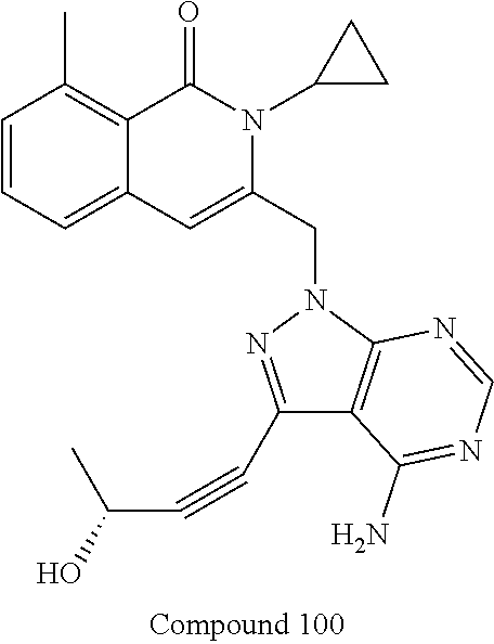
C1=CC=C2C(=C1C)C(=O)N(C1CC1)C(CN1N=C(C#CC(C)O)C3=C1N=CN=C3N)=C2
